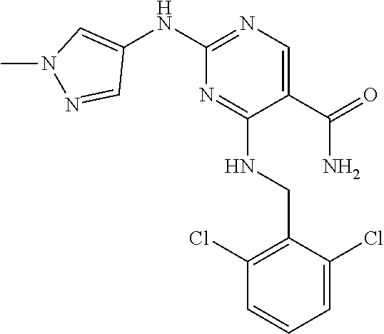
C1(C(=O)N)=CN=C(NC2=CN(C)N=C2)N=C1NCC1=C(Cl)C=CC=C1Cl
